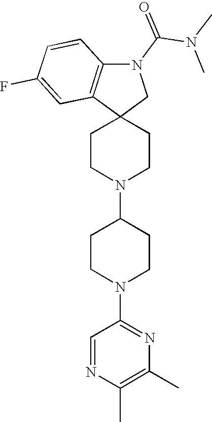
C1CN(C2CCN(C3=NC(C)=C(C)N=C3)CC2)CCC12CN(C(N(C)C)=O)C1=C2C=C(F)C=C1
